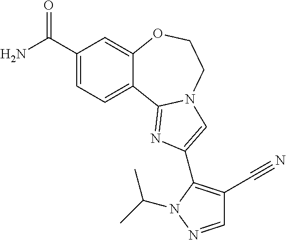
C1(C(=O)N)=CC=C2C(=C1)OCCN1C2=NC(C2=C(C#N)C=NN2C(C)C)=C1
